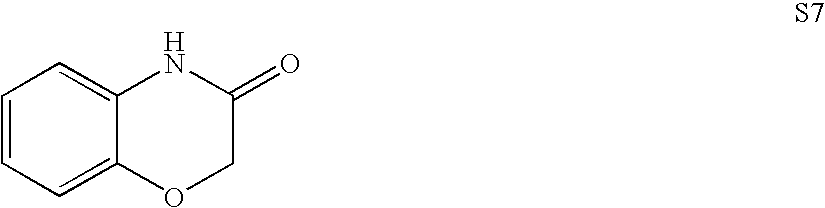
C1=CC=C2C(=C1)NC(=O)CO2
